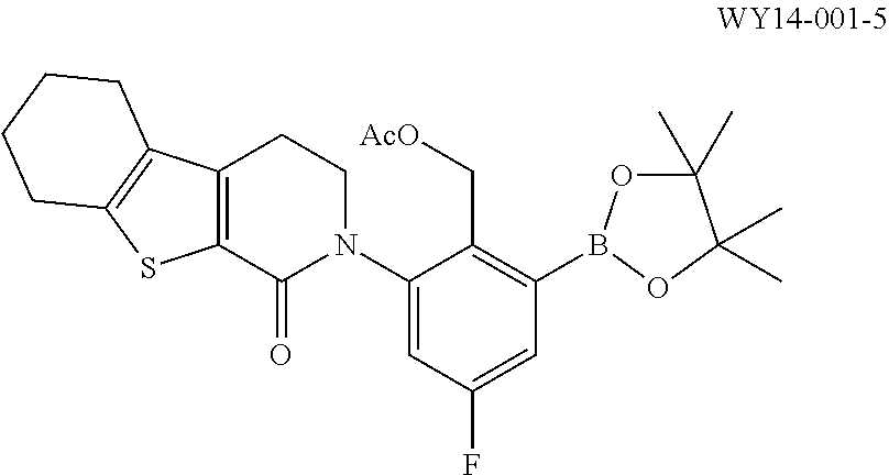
C1(N2CCC3=C(C2=O)SC2=C3CCCC2)=CC(F)=CC(B2OC(C)(C)C(C)(C)O2)=C1C[AcO]
